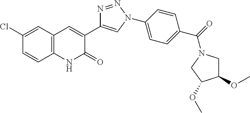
C1(Cl)=CC2=C(C=C1)NC(=O)C(C1=CN(C3=CC=C(C(=O)N4CC(OC)C(OC)C4)C=C3)N=N1)=C2
